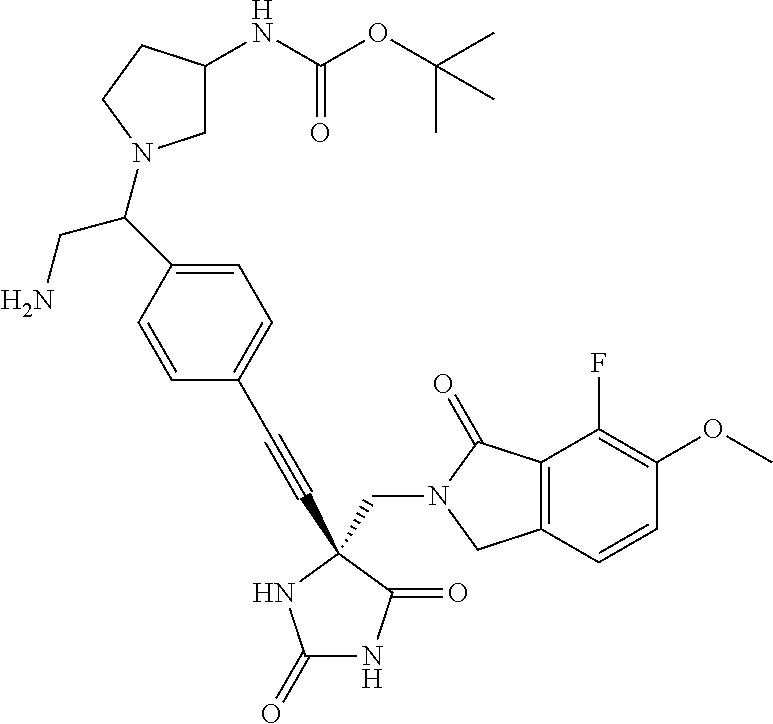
C(N1C(=O)C2=C(C1)C=CC(OC)=C2F)C1(C#CC2=CC=C(C(CN)N3CC(NC(OC(C)(C)C)=O)CC3)C=C2)C(=O)NC(=O)N1
